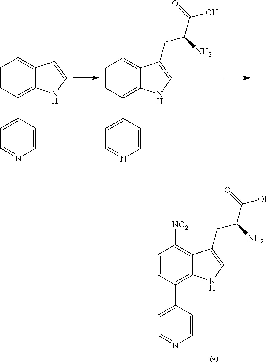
C1=CC(C2=CC=NC=C2)=C2C(=C1)C=CN2.C1=CC(C2=CC=NC=C2)=C2C(=C1)C(CC(C(=O)O)N)=CN2.C1=CC(C2=CC=NC=C2)=C2C(=C1[NO2])C(CC(C(=O)O)N)=CN2
